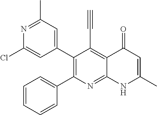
N1=C(C)C=C(C2=C(C3=CC=CC=C3)N=C3C(=C2C#C)C(=O)C=C(C)N3)C=C1Cl
